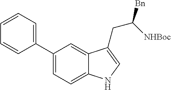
C1(C2=CC=CC=C2)=CC=C2C(=C1)C(CC([Bn])[NHBoc])=CN2
